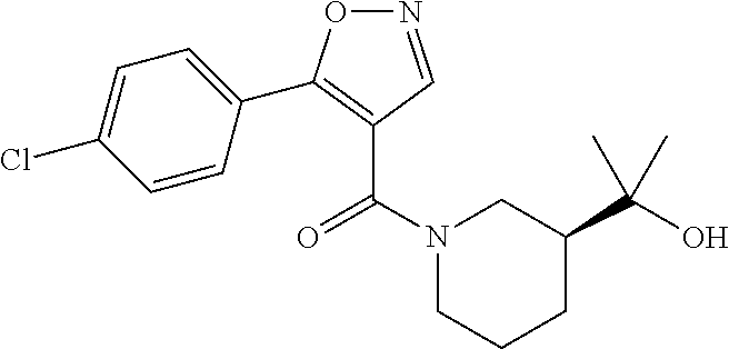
N1(C(=O)C2=C(C3=CC=C(Cl)C=C3)ON=C2)CCCC(C(O)(C)C)C1
